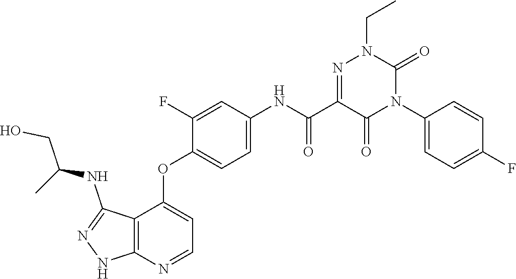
N1=C(NC(CO)C)C2=C(N=CC=C2OC2=CC=C(NC(C3=NN(CC)C(=O)N(C4=CC=C(F)C=C4)C3=O)=O)C=C2F)N1
